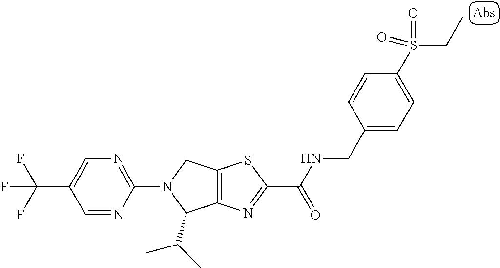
C12=C(N=C(C(NCC3=CC=C(S(CC)(=O)=O)C=C3)=O)S1)C(C(C)C)N(C1=NC=C(C(F)(F)F)C=N1)C2
